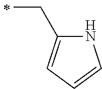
C(C1=CC=CN1)C
